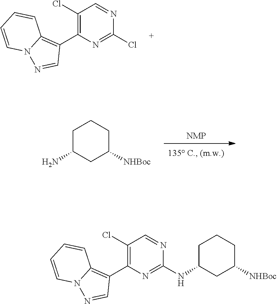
C1(Cl)=C(C2=C3N(N=C2)C=CC=C3)N=C(Cl)N=C1.[NMP].C1C(N)CC([NHBoc])CC1.C1(Cl)=C(C2=C3N(N=C2)C=CC=C3)N=C(NC2CCCC([NHBoc])C2)N=C1
